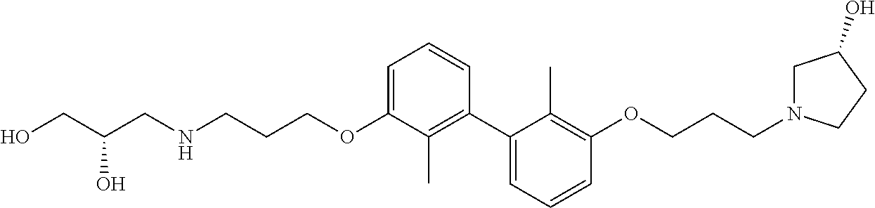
C1(C2=C(C)C(OCCCNCC(CO)O)=CC=C2)=CC=CC(OCCCN2CC(O)CC2)=C1C
